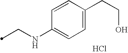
C1=C(CCO)C=CC(NCC)=C1.Cl
